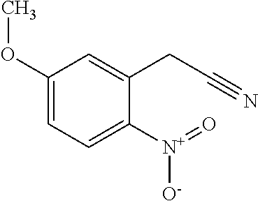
C1(OC)=CC=C([N+](=O)[O-])C(CC#N)=C1
